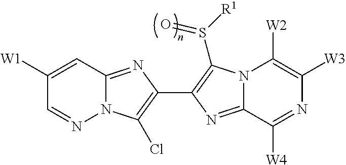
N12C(=NC(C3=C(S([R1])=O)N4C(=N3)C([W4])=NC([W3])=C4[W2])=C1Cl)C=C([W1])C=N2
